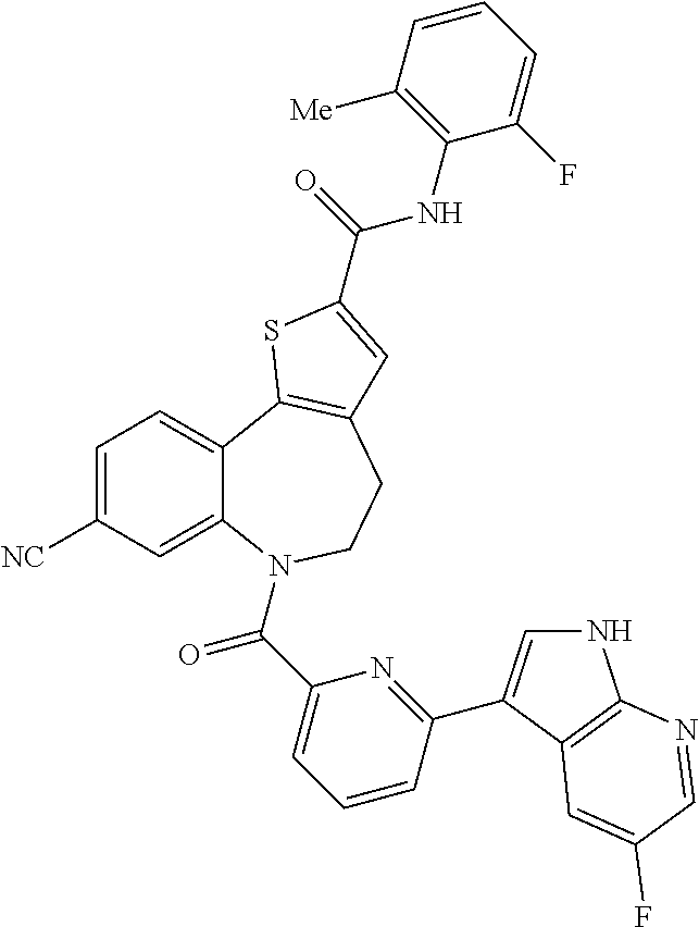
C1=C([NC])C=C2C(=C1)C1=C(CCN2C(C2=CC=CC(C3=CNC4=C3C=C(F)C=N4)=N2)=O)C=C(C(=O)NC2=C([Me])C=CC=C2F)S1
